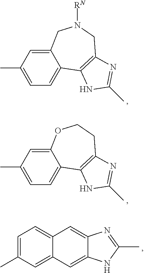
C1=C(C)C=C2C(=C1)C1=C(CN([RN])C2)N=C(C)N1.C1=C(C)C=C2C(=C1)C1=C(CCO2)N=C(C)N1.C1=C(C)C=C2C(=C1)C=C1C(=C2)NC(C)=N1
